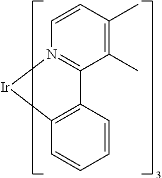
C1(C)=C(C)C=CN2=C1C1=C(C=CC=C1)[Ir]2
